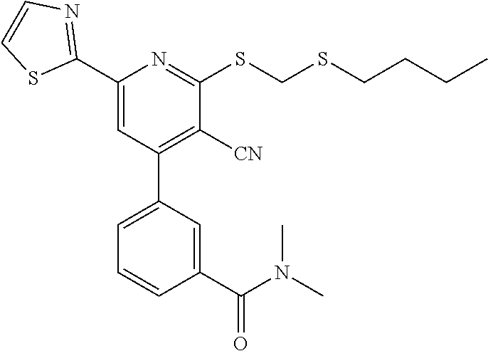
C1(C2=NC=CS2)=CC(C2=CC=CC(C(=O)N(C)C)=C2)=C([CN])C(SCSCCCC)=N1
